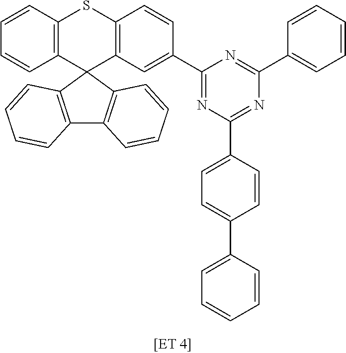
C12=C(C3(C4=C(S1)C=CC(C1=NC(C5=CC=C(C6=CC=CC=C6)C=C5)=NC(C5=CC=CC=C5)=N1)=C4)C1=C(C4=C3C=CC=C4)C=CC=C1)C=CC=C2
